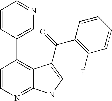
C1=CN=C2C(=C1C1=CN=CC=C1)C(C(C1=C(F)C=CC=C1)=O)=CN2
